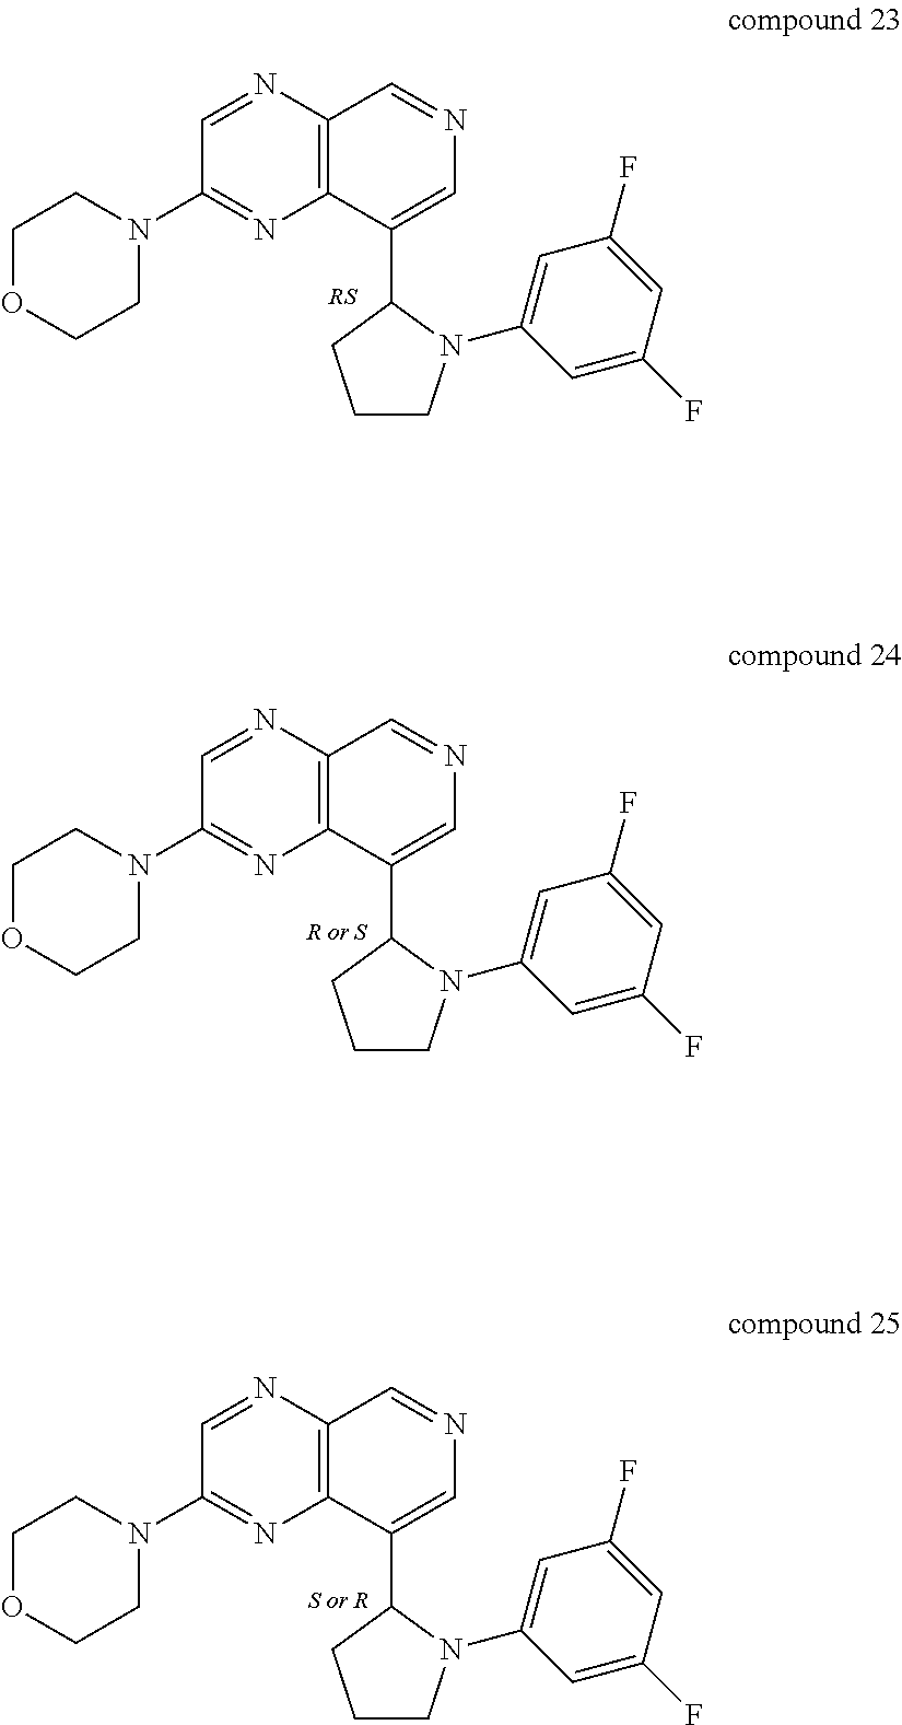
C12=C(N=CC(N3CCOCC3)=N1)C=NC=C2C1CCCN1C1=CC(F)=CC(F)=C1.[RS].C12=C(N=CC(N3CCOCC3)=N1)C=NC=C2C1CCCN1C1=CC(F)=CC(F)=C1.[R or S].C12=C(N=CC(N3CCOCC3)=N1)C=NC=C2C1CCCN1C1=CC(F)=CC(F)=C1.[S or R]
